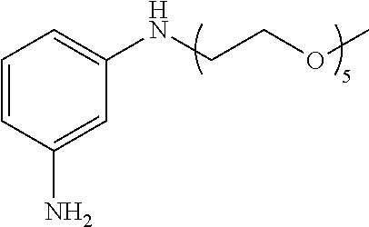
C1=CC(N)=CC(NCCOC)=C1
